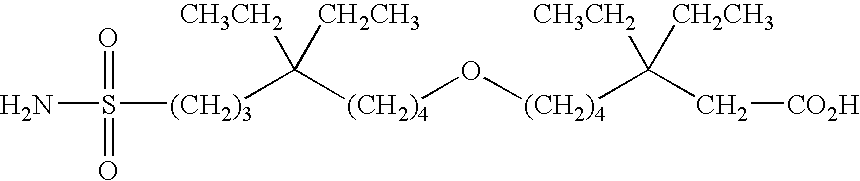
[(CH2)4](O[(CH2)4]C([CH3CH2])([CH2CH3])C[CO2H])C([CH3CH2])([CH2CH3])[(CH2)3]S(N)(=O)=O
